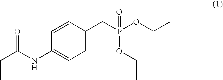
C1(NC(C=C)=O)=CC=C(CP(OCC)(=O)OCC)C=C1
